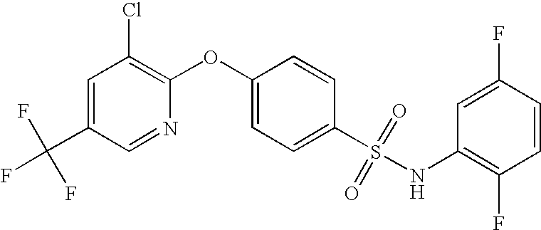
C1(S(NC2=C(F)C=CC(F)=C2)(=O)=O)=CC=C(OC2=C(Cl)C=C(C(F)(F)F)C=N2)C=C1
